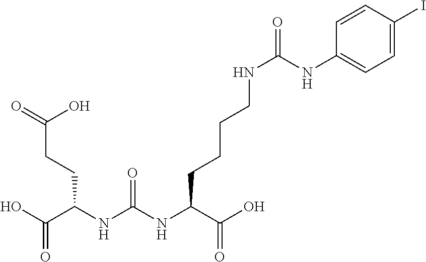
C(C(NC(NC(C(O)=O)CCCCNC(=O)NC1=CC=C(I)C=C1)=O)CCC(=O)O)(O)=O
